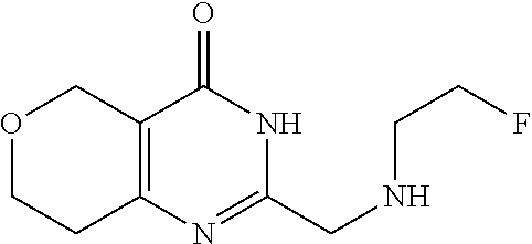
C12=C(COCC1)C(=O)NC(CNCCF)=N2
